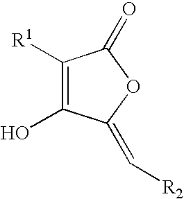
C1([R1])=C(O)C(=C[R2])OC1=O
